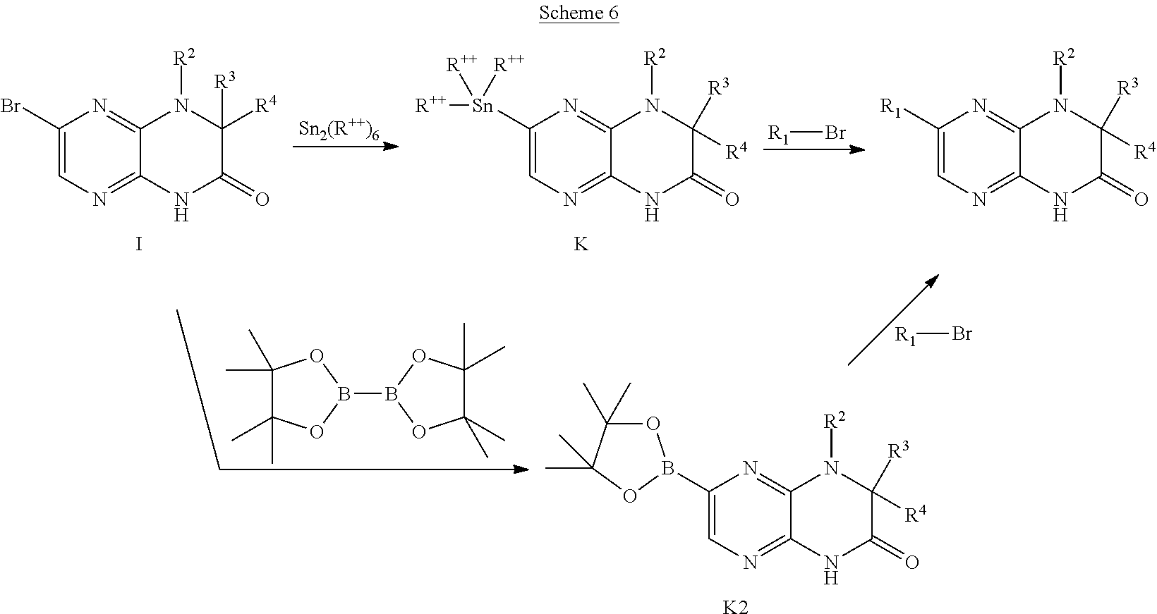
C1(Br)=CN=C2C(=N1)N([R2])C([R4])([R3])C(=O)N2.I.C1([Sn]([R++])([R++])[R++])=CN=C2C(=N1)N([R2])C([R4])([R3])C(=O)N2.[K].[R1]Br.C1([R1])=CN=C2C(=N1)N([R2])C([R4])([R3])C(=O)N2.[R1]Br.C1(C)(C)C(C)(C)OB(B2OC(C)(C)C(C)(C)O2)O1.C1(B2OC(C)(C)C(C)(C)O2)=CN=C2C(=N1)N([R2])C([R4])([R3])C(=O)N2.[K2]
